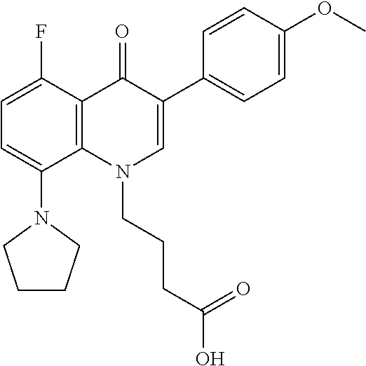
C1=C(F)C2=C(C(N3CCCC3)=C1)N(CCCC(O)=O)C=C(C1=CC=C(OC)C=C1)C2=O
